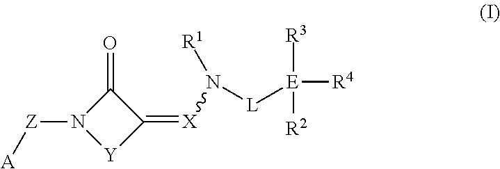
C1(=O)N([Z][A])[Y]C1=[X]N([L][E]([R4])([R3])[R2])[R1]
